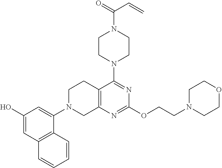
C1(O)=CC2=C(C=CC=C2)C(N2CCC3=C(N=C(OCCN4CCOCC4)N=C3N3CCN(C(=O)C=C)CC3)C2)=C1
